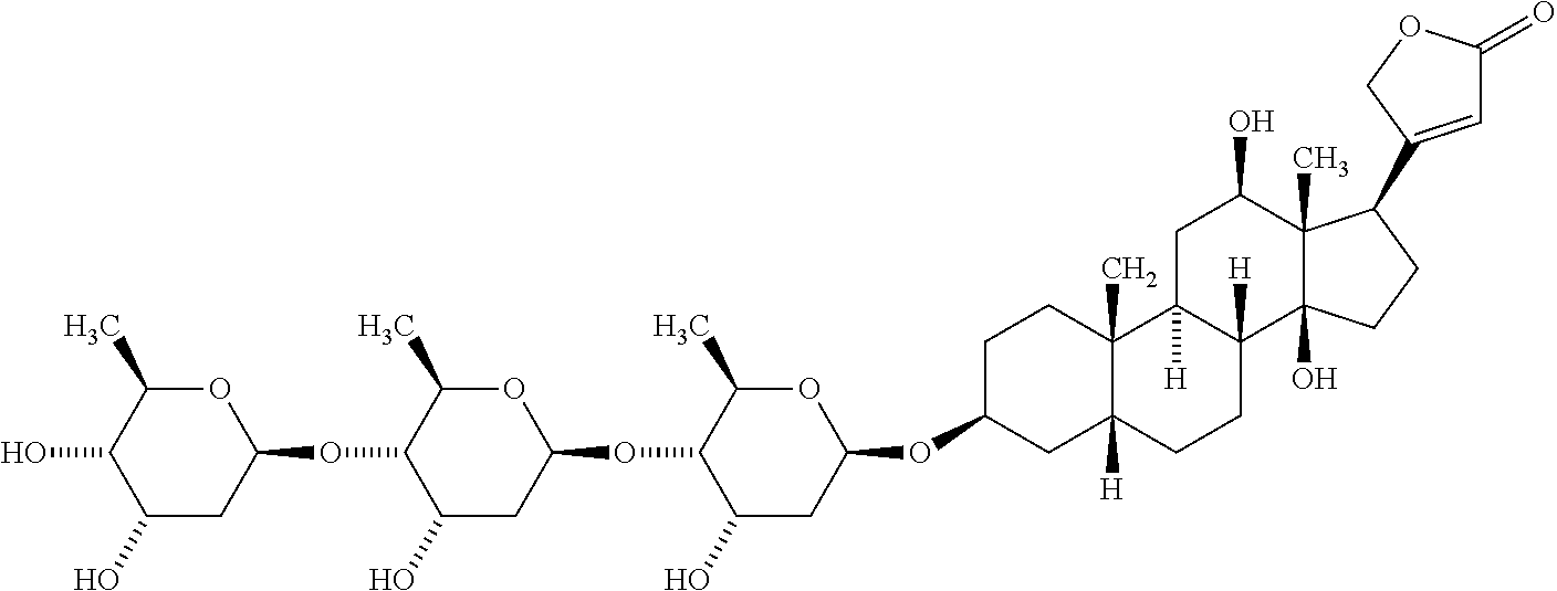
O1C(C)C(O)C(O)CC1OC1C(O)CC(OC2C(O)CC(OC3CC4([H])C(C)(CC3)C3([H])C([H])(CC4)C4(O)C(C)(C(O)C3)C(C3=CC(=O)OC3)CC4)OC2C)OC1C
